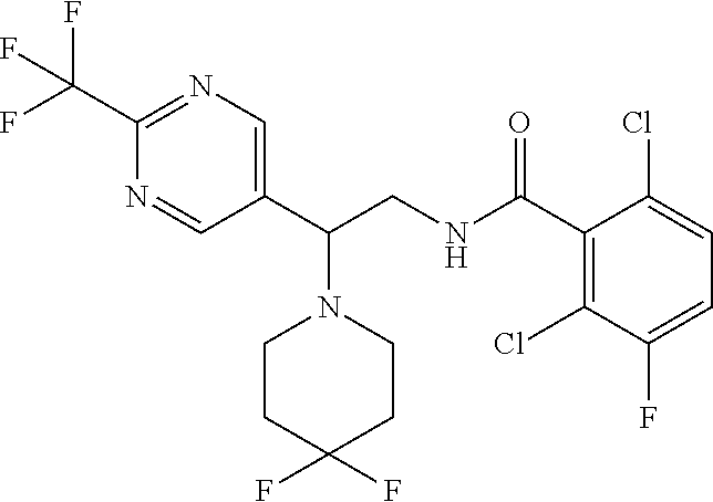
C1CC(F)(F)CCN1C(C1=CN=C(C(F)(F)F)N=C1)CNC(C1=C(Cl)C(F)=CC=C1Cl)=O
